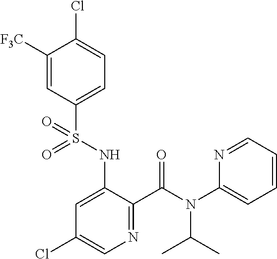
C1([F3C])=CC(S(NC2=CC(Cl)=CN=C2C(N(C2=CC=CC=N2)C(C)C)=O)(=O)=O)=CC=C1Cl
